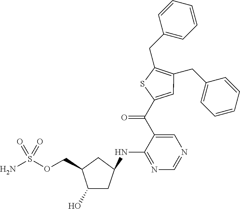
C1=C(C(C2=CN=CN=C2NC2CC(O)C(COS(N)(=O)=O)C2)=O)SC(CC2=CC=CC=C2)=C1CC1=CC=CC=C1
